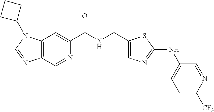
C12=C(C=C(C(NC(C)C3=CN=C(NC4=CC=C([CF3])N=C4)S3)=O)N=C1)N(C1CCC1)C=N2
